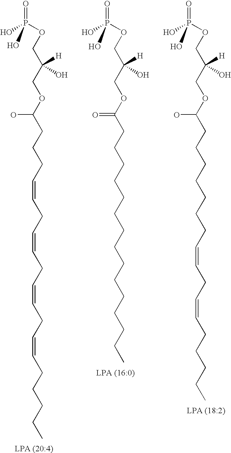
OP(OCC(COC(CCCC=CCC=CCC=CCC=CCCCCC)O)(O)[H])(=O)O.OP(OCC(COC(CCCCCCCCCCCCCCC)=O)(O)[H])(=O)O.OP(OCC(COC(CCCCCCCC=CCC=CCCCCC)O)(O)[H])(=O)O
